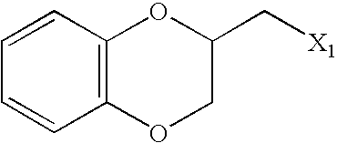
C12=C(OCC(C[X1])O1)C=CC=C2
